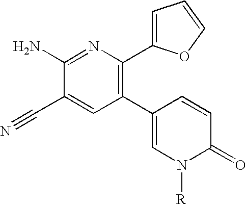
[R]N1C(=O)C=CC(C2=C(C3=CC=CO3)N=C(N)C(C#N)=C2)=C1
